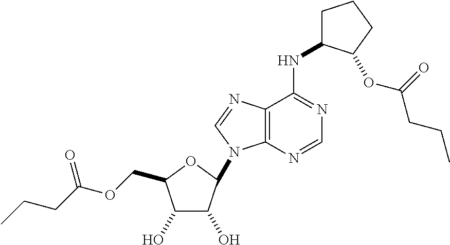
C12=C(N=CN=C1NC1CCCC1OC(=O)CCC)N(C1C(O)C(O)C(COC(CCC)=O)O1)C=N2
